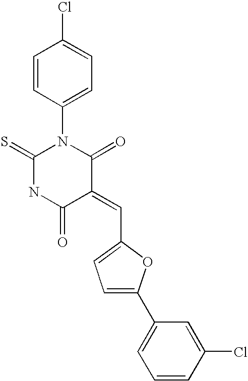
C1=CC(N2C(=S)NC(=O)C(=CC3=CC=C(C4=CC=CC(Cl)=C4)O3)C2=O)=CC=C1Cl
